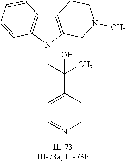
N1(CC(C2=CC=NC=C2)(C)O)C2=C(C3=C1C=CC=C3)CCN(C)C2
